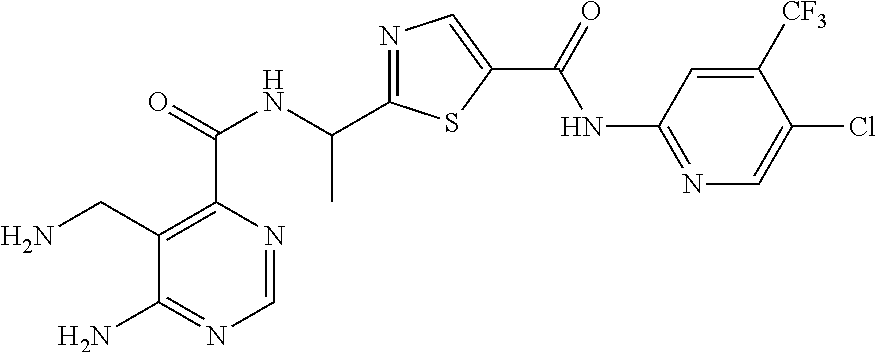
C1=NC(C(=O)NC(C2=NC=C(C(=O)NC3=NC=C(Cl)C([CF3])=C3)S2)C)=C(CN)C(N)=N1
